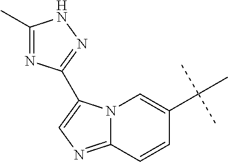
C12=NC=C(C3=NNC(C)=N3)N1C=C(C(C)(C)C)C=C2
